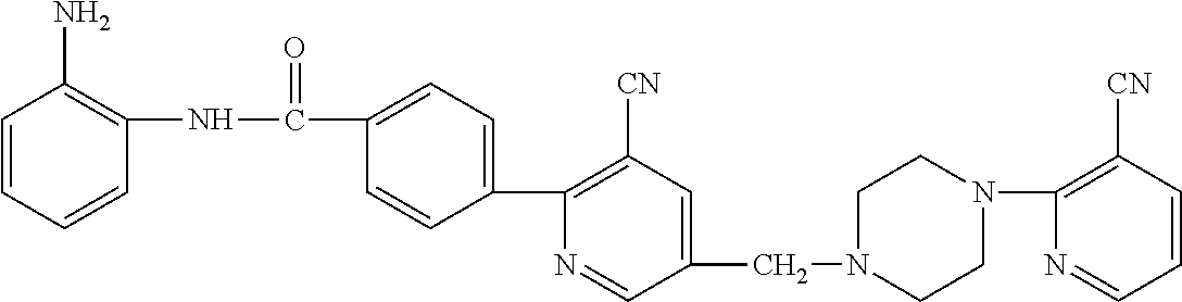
N1=CC(CN2CCN(C3=C([CN])C=CC=N3)CC2)=CC([CN])=C1C1=CC=C(C(NC2=C(N)C=CC=C2)=O)C=C1
